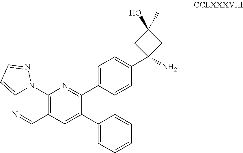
C12=CC=NN1C1=C(C=N2)C=C(C2=CC=CC=C2)C(C2=CC=C(C3(N)CC(O)(C)C3)C=C2)=N1
